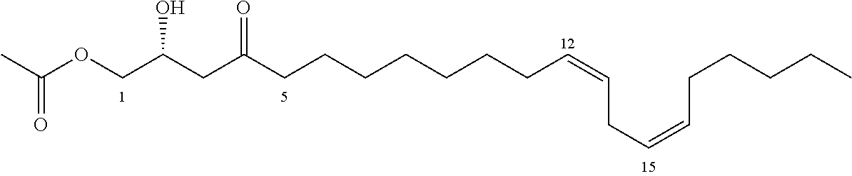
C(OCC(CC(CCCCCCCC=CCC=CCCCCC)=O)O)(C)=O
